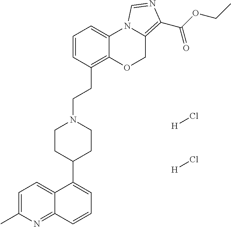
[H]Cl.[H]Cl.C1=C(C)N=C2C(=C1)C(C1CCN(CCC3=C4C(=CC=C3)N3C(=C(C(OCC)=O)N=C3)CO4)CC1)=CC=C2
